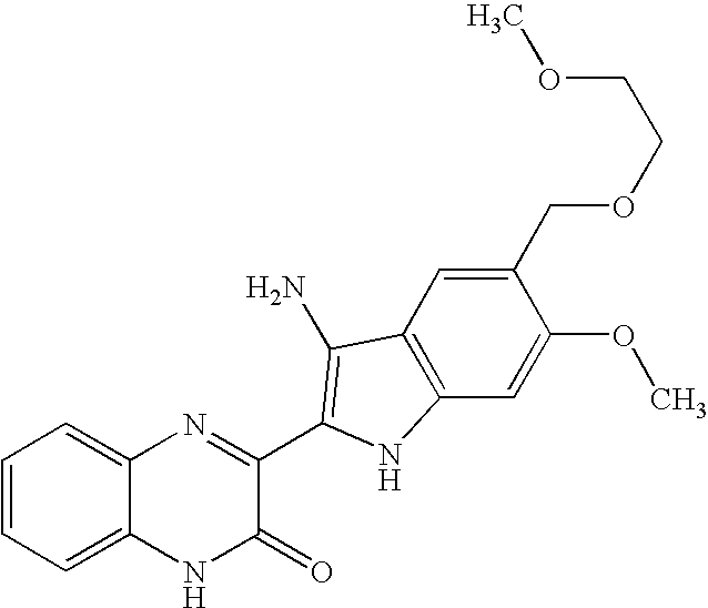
C1=C2C(=CC=C1)N=C(C1=C(N)C3=C(C=C(OC)C(COCCOC)=C3)N1)C(=O)N2
